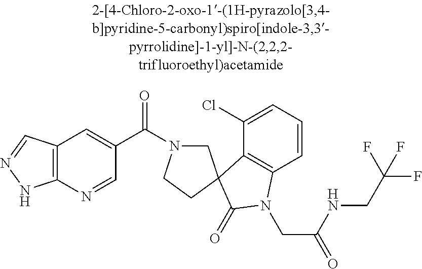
C1(Cl)=CC=CC2=C1C1(C(=O)N2CC(NCC(F)(F)F)=O)CN(C(C2=CC3=C(N=C2)NN=C3)=O)CC1
